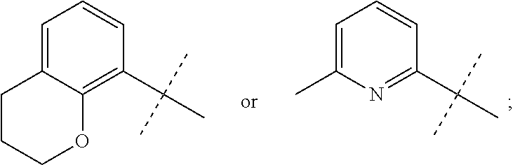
C1=C(C)N=C(C(C)(C)C)C=C1.C1=C2C(=C(C(C)(C)C)C=C1)OCCC2
